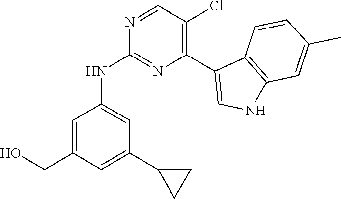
C1=C(CO)C=C(C2CC2)C=C1NC1=NC(C2=CNC3=C2C=CC(C)=C3)=C(Cl)C=N1
